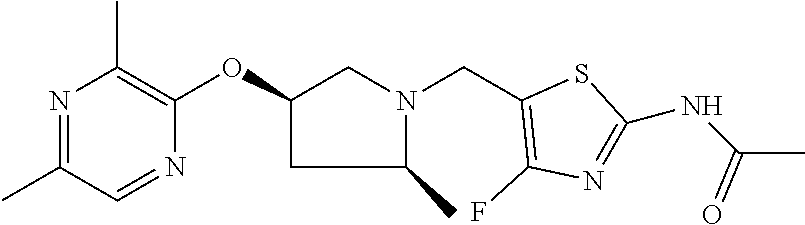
N1=C(C)C=NC(OC2CN(CC3=C(F)N=C(NC(C)=O)S3)C(C)C2)=C1C
